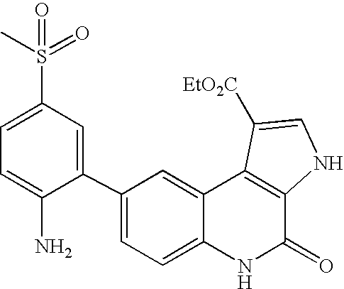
C1(C2=CC(S(=O)(C)=O)=CC=C2N)=CC=C2C(=C1)C1=C(C(=O)N2)NC=C1[EtO2C]
